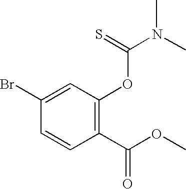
C1=CC(C(OC)=O)=C(OC(N(C)C)=S)C=C1Br
